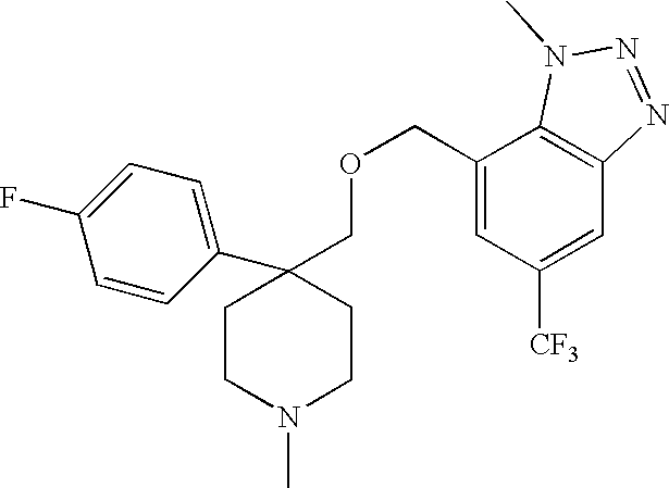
C1(COCC2=CC([CF3])=CC3=C2N(C)N=N3)(C2=CC=C(F)C=C2)CCN(C)CC1
